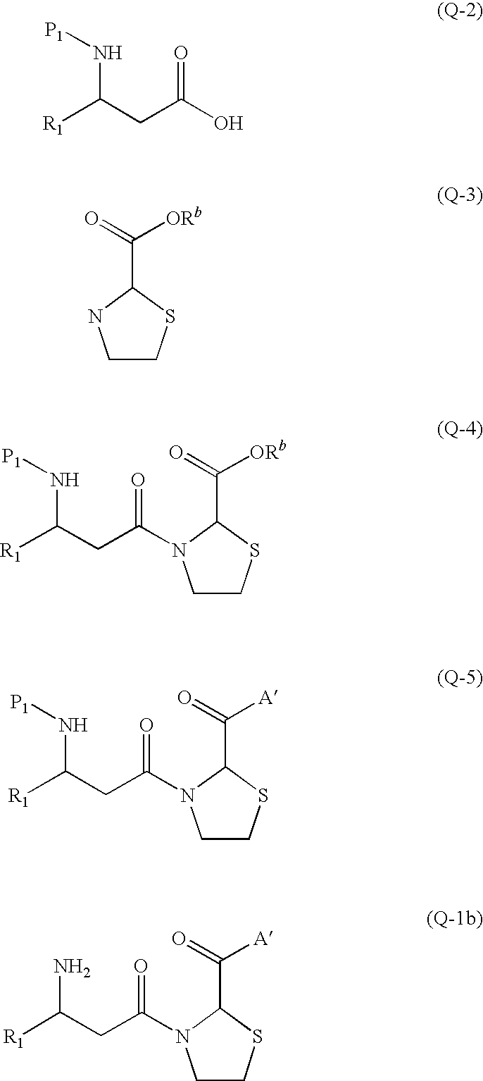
[P1]NC(CC(O)=O)[R1].C1CSC(C(=O)[ORb])N1.C1CSC(C(=O)[ORb])N1C(CC([R1])N[P1])=O.C1CSC(C(=O)[A])N1C(CC([R1])N[P1])=O.C1CSC(C(=O)[A])N1C(CC([R1])N)=O
